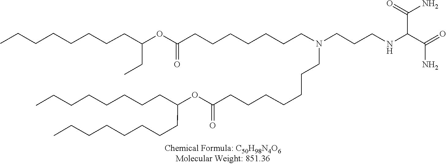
O(C(=O)CCCCCCCN(CCCCCCCC(OC(CC)CCCCCCCC)=O)CCCNC(C(=O)N)C(=O)N)C(CCCCCCCC)CCCCCCCC
